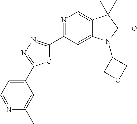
C1(C2=NN=C(C3=NC=C4C(=C3)N(C3COC3)C(=O)C4(C)C)O2)=CC=NC(C)=C1
